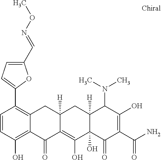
C12([H])C(O)(C(=O)C(C(N)=O)=C(O)C1N(C)C)C(O)=C1C([H])(C2)CC2=C(C3=CC=C(C=NOC)O3)C=CC(O)=C2C1=O
